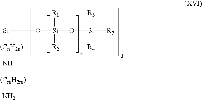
O([Si]([R1])([R2])O[Si]([R3])([R4])[R5])[Si][(CnH2n)]N[(CmH2m)]N
